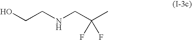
OCCNCC(C)(F)F
